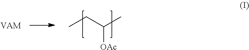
[VAM].CCC(C)[OAc]
